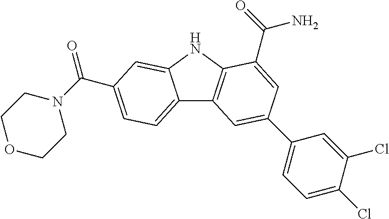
C12=CC=C(C(=O)N3CCOCC3)C=C1NC1=C2C=C(C2=CC=C(Cl)C(Cl)=C2)C=C1C(N)=O
